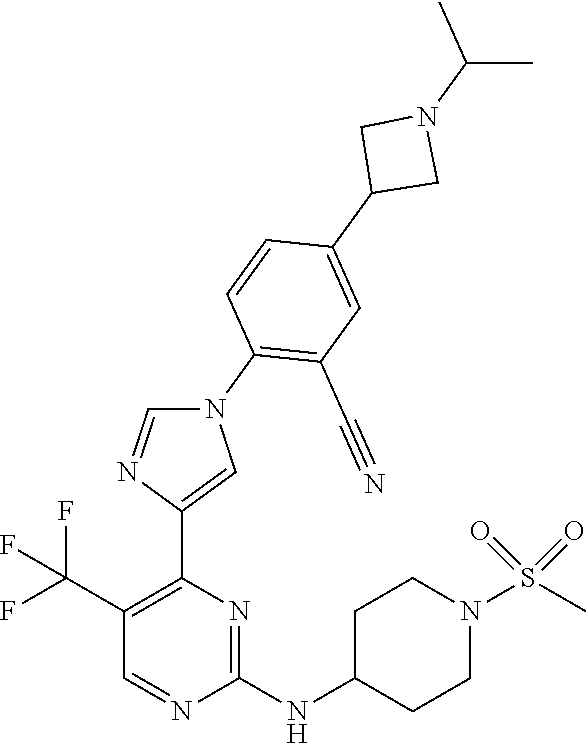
C1(C(F)(F)F)=C(C2=CN(C3=C(C#N)C=C(C4CN(C(C)C)C4)C=C3)C=N2)N=C(NC2CCN(S(C)(=O)=O)CC2)N=C1
